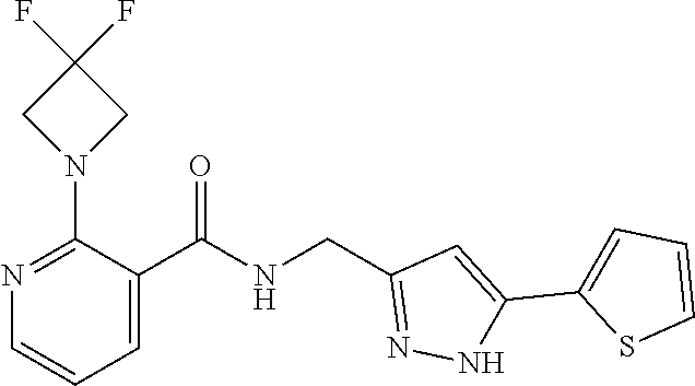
C1=C(C(NCC2=NNC(C3=CC=CS3)=C2)=O)C(N2CC(F)(F)C2)=NC=C1
